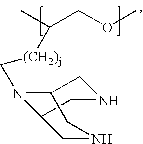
CC(COC)[(CH2)j]CN1C2CNCC1CNC2
